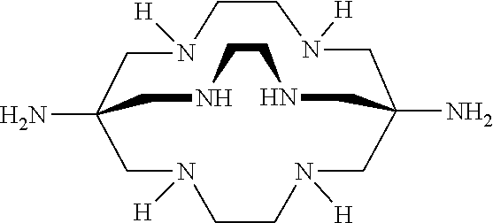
[H]N1CCN([H])CC2(N)CN([H])CCN([H])CC(N)(C1)CNCCNC2
